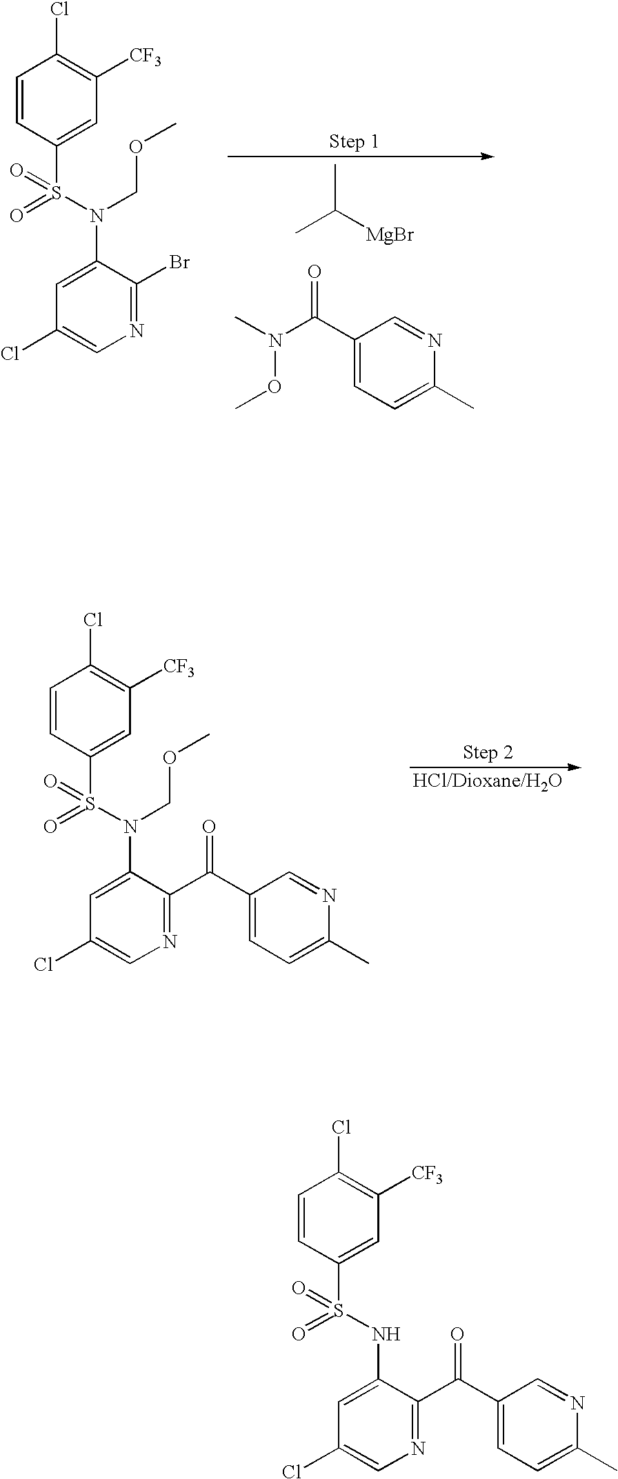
C1=CC(S(N(COC)C2=CC(Cl)=CN=C2Br)(=O)=O)=CC([CF3])=C1Cl.CC([MgBr])C.C1(C(N(C)OC)=O)=CC=C(C)N=C1.C1=CC(S(N(COC)C2=CC(Cl)=CN=C2C(C2=CC=C(C)N=C2)=O)(=O)=O)=CC([CF3])=C1Cl.C1=CC(S(NC2=CC(Cl)=CN=C2C(C2=CC=C(C)N=C2)=O)(=O)=O)=CC([CF3])=C1Cl
